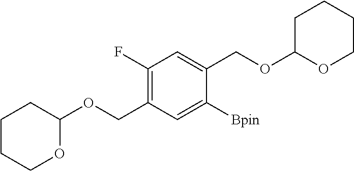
C1(F)=C(COC2CCCCO2)C=C([Bpin])C(COC2OCCCC2)=C1
